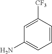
C1=CC([CF3])=CC(N)=C1
